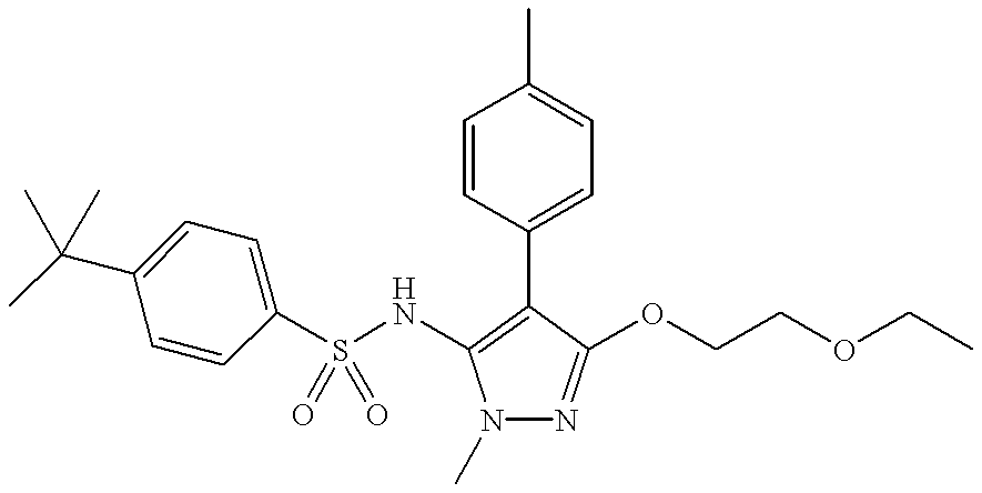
C1=CC(C2=C(NS(C3=CC=C(C(C)(C)C)C=C3)(=O)=O)N(C)N=C2OCCOCC)=CC=C1C
